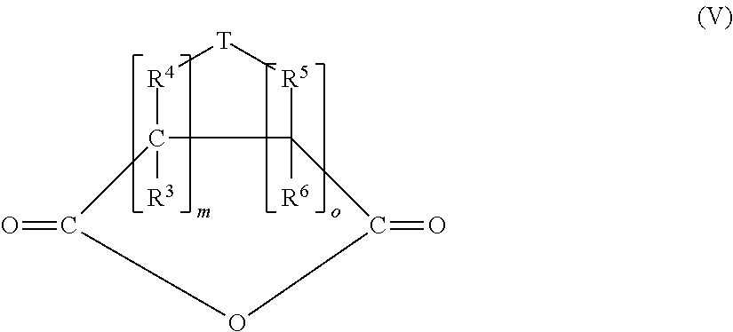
C12([R3])[R4][T][R5]C1([R6])C(=O)OC2=O
